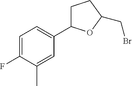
C1=C(F)C(C)=CC(C2CCC(CBr)O2)=C1
